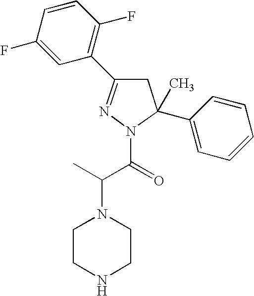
N1=C(C2=C(F)C=CC(F)=C2)CC(C)(C2=CC=CC=C2)N1C(=O)C(C)N1CCNCC1
